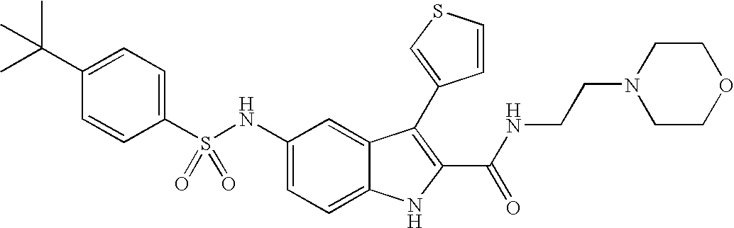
C1(C(C)(C)C)=CC=C(S(NC2=CC=C3C(=C2)C(C2=CSC=C2)=C(C(NCCN2CCOCC2)=O)N3)(=O)=O)C=C1
